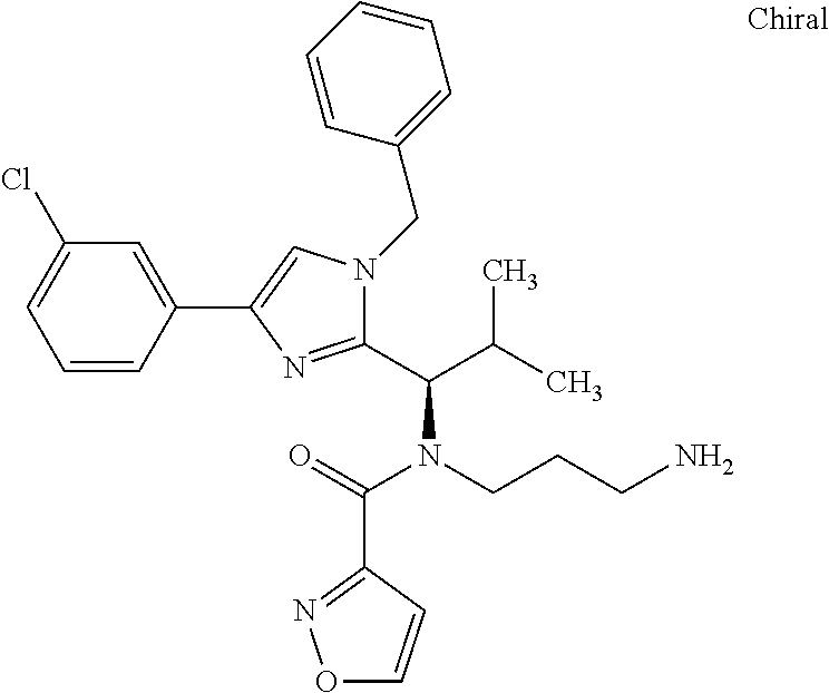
C1=CC(C2=CN(CC3=CC=CC=C3)C(C(C(C)C)N(CCCN)C(=O)C3=NOC=C3)=N2)=CC(Cl)=C1
